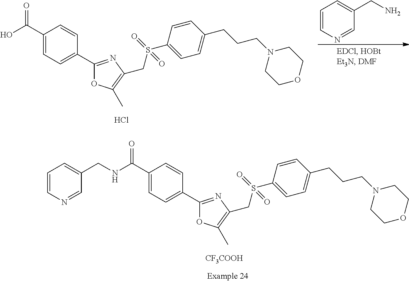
C1(C(O)=O)=CC=C(C2=NC(CS(C3=CC=C(CCCN4CCOCC4)C=C3)(=O)=O)=C(C)O2)C=C1.Cl.C1=CN=CC(CN)=C1.C1(C(NCC2=CC=CN=C2)=O)=CC=C(C2=NC(CS(C3=CC=C(CCCN4CCOCC4)C=C3)(=O)=O)=C(C)O2)C=C1.[CF3COOH]
